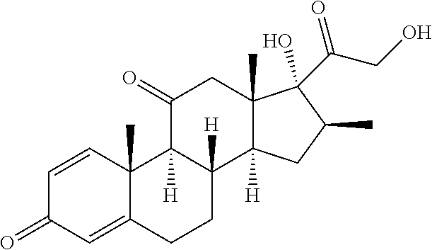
C12(C)C(=CC(=O)C=C1)CCC1([H])C2([H])C(=O)CC2(C)C1([H])CC(C)C2(O)C(CO)=O
